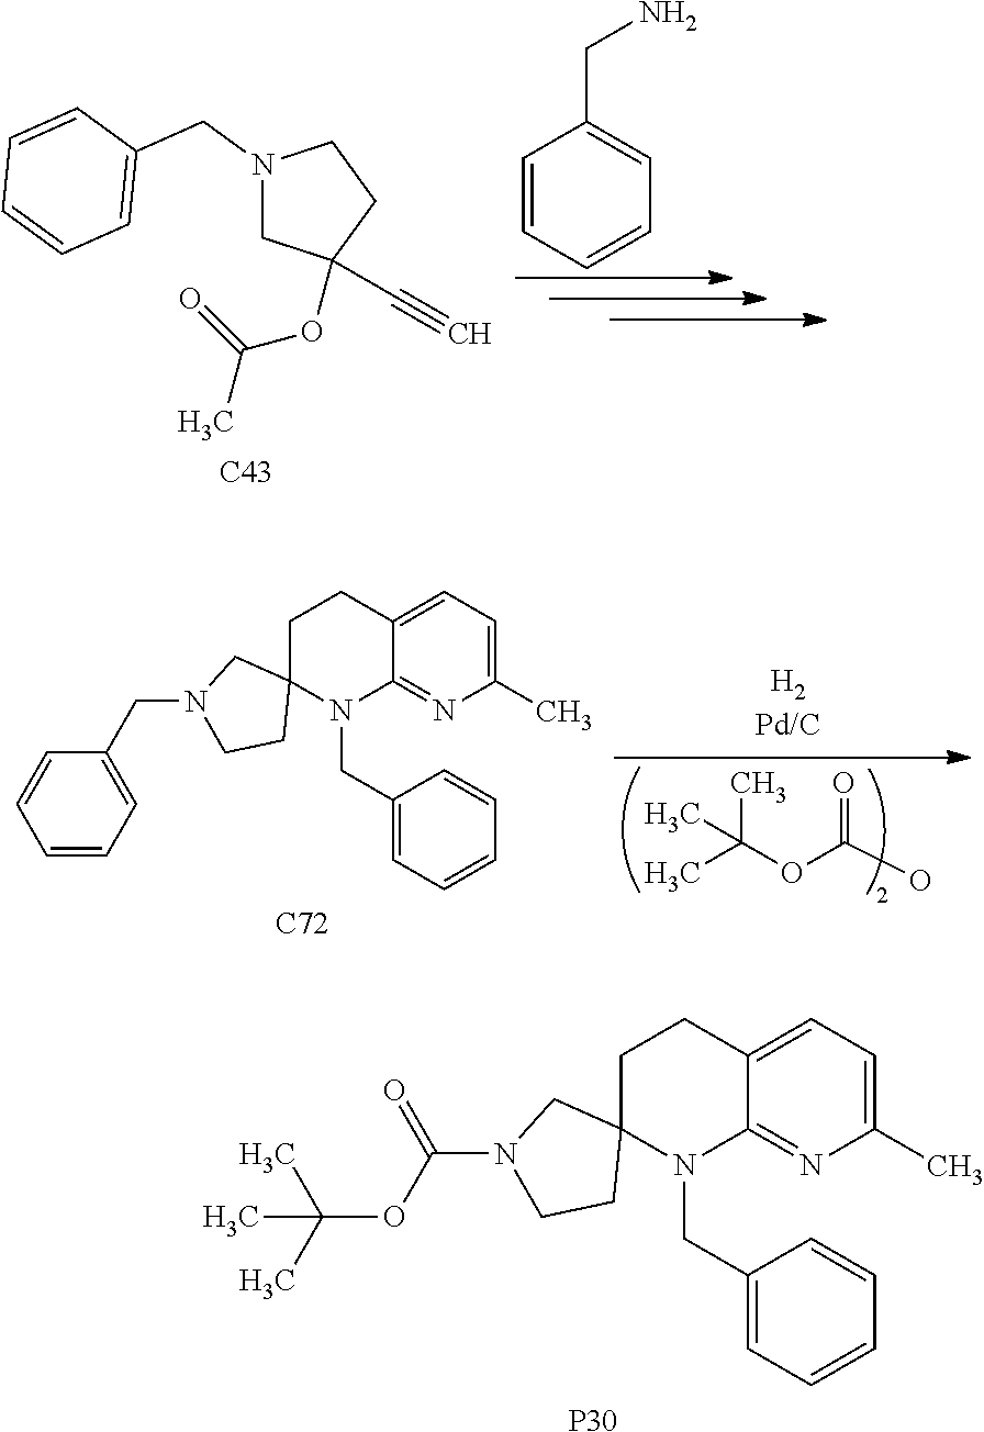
C1=CC=CC=C1CN.N1(CC2=CC=CC=C2)CC(OC(C)=O)(C#C)CC1.[C43].O(C(O)=O)C(C)(C)C.C12=CC=C(C)N=C1N(CC1=CC=CC=C1)C1(CC2)CN(CC2=CC=CC=C2)CC1.[C72].C12=CC=C(C)N=C1N(CC1=CC=CC=C1)C1(CC2)CN(C(OC(C)(C)C)=O)CC1.[P30]
